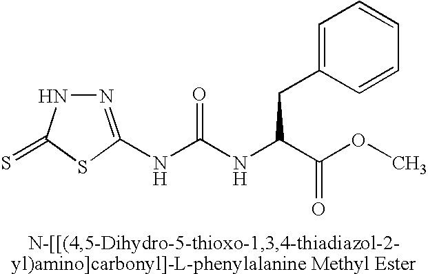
N1=C(NC(NC(C(OC)=O)CC2=CC=CC=C2)=O)SC(=S)N1
